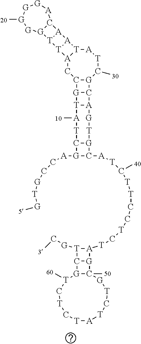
C12[G](C(C)[T][A][T]3[A](C1)[T]1[A]3[A]3[T]1[G]1C3[A][G][G][G](C)[G]1)C1[G]2[T]2[A]1[G][T][G]1C([T][A]2C)[G]([A]CC[G][T][G]C)C1[A][T]C([T][T]CC[T]C[T][A]1[T]([G]CC)C2[G]1C1(C)[G][T]C[T][A][T]C[T]C[T](C)[G]21)C
